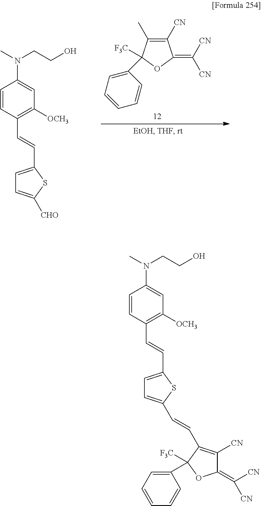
C1=CC(C=CC2=CC=C([CHO])S2)=C([OCH3])C=C1N(C)CCO.C1([CN])=C(C)C([F3C])(C2=CC=CC=C2)OC1=C([CN])[CN].C1=CC(C=CC2=CC=C(C=CC3=C([CN])C(=C([CN])[CN])OC3(C3=CC=CC=C3)[F3C])S2)=C([OCH3])C=C1N(C)CCO
